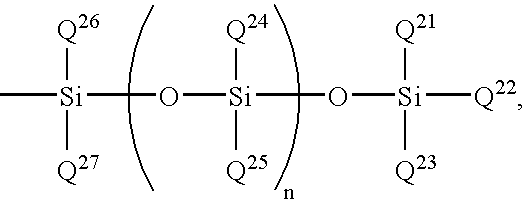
C[Si](O[Si](O[Si]([Q22])([Q21])[Q23])([Q24])[Q25])([Q26])[Q27]
